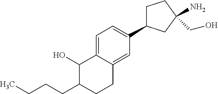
C1(O)C(CCCC)CCC2=CC(C3CCC(N)(CO)C3)=CC=C12
